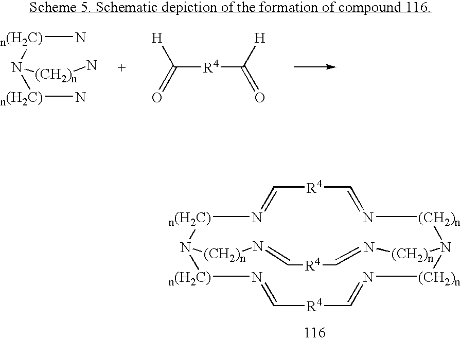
[(CH2)n]1N2[(CH2)n]N=C[R4]C=N[n(H2C)]N([n(H2C)]N=C[R4]C=N1)[(CH2)n]N=C[R4]C=N[(CH2)n]2.[n(H2C)](N)N([n(H2C)]N)[(CH2)n]N.C(=O)([H])[R4]C([H])=O
